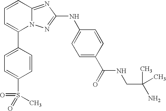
C1(C2=CC=CC3=NC(NC4=CC=C(C(NCC(C)(C)N)=O)C=C4)=NN23)=CC=C(S(=O)(C)=O)C=C1
